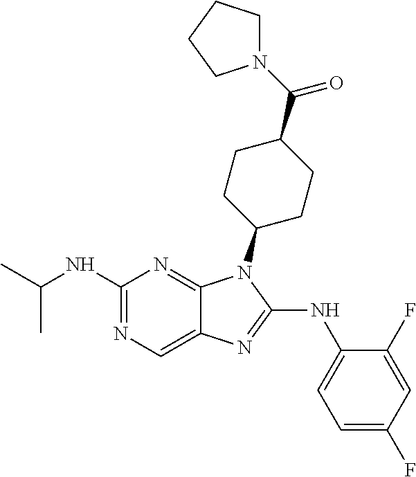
N1=C(NC(C)C)N=C2C(=C1)N=C(NC1=CC=C(F)C=C1F)N2C1CCC(C(=O)N2CCCC2)CC1
